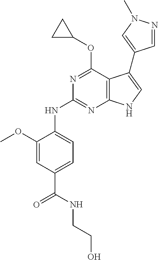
C1(OC)=CC(C(NCCO)=O)=CC=C1NC1=NC2=C(C(OC3CC3)=N1)C(C1=CN(C)N=C1)=CN2
